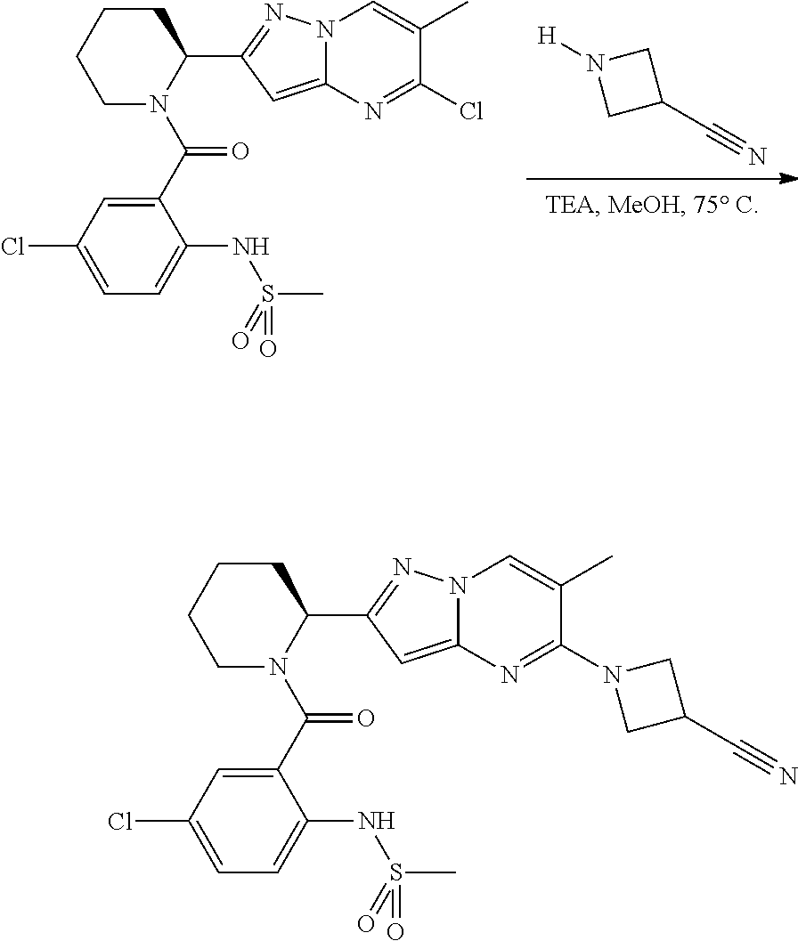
C(C1CN([H])C1)#N.C1(Cl)=CC=C(NS(C)(=O)=O)C(C(=O)N2CCCCC2C2=NN3C(=C2)N=C(Cl)C(C)=C3)=C1.C1(Cl)=CC=C(NS(C)(=O)=O)C(C(=O)N2CCCCC2C2=NN3C(=C2)N=C(N2CC(C#N)C2)C(C)=C3)=C1
